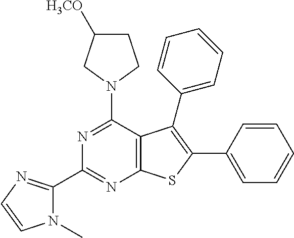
C1(C2=NC=CN2C)=NC2=C(C(N3CCC([H3CO])C3)=N1)C(C1=CC=CC=C1)=C(C1=CC=CC=C1)S2
